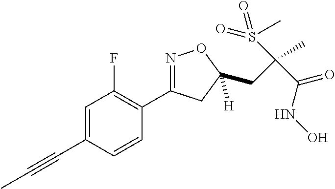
C1=C(C#CC)C=CC(C2=NOC(CC(C)(S(=O)(C)=O)C(NO)=O)([H])C2)=C1F
